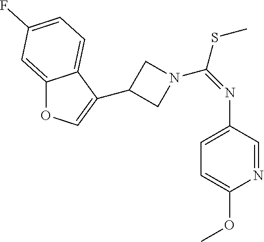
C1(C2=COC3=CC(F)=CC=C32)CN(C(=NC2=CC=C(OC)N=C2)SC)C1
